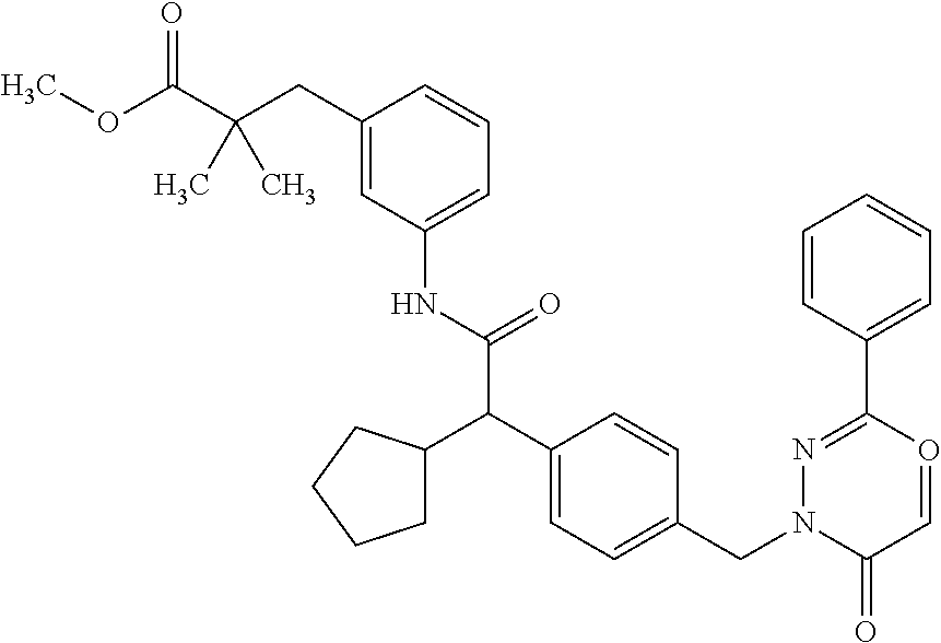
C1=CC(C2=NN(CC3=CC=C(C(C(NC4=CC=CC(CC(C(OC)=O)(C)C)=C4)=O)C4CCCC4)C=C3)C(=O)C=O2)=CC=C1
